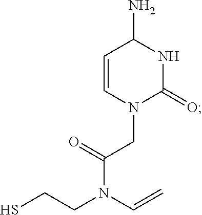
C(N(CCS)C=C)(CN1C(=O)NC(N)C=C1)=O
